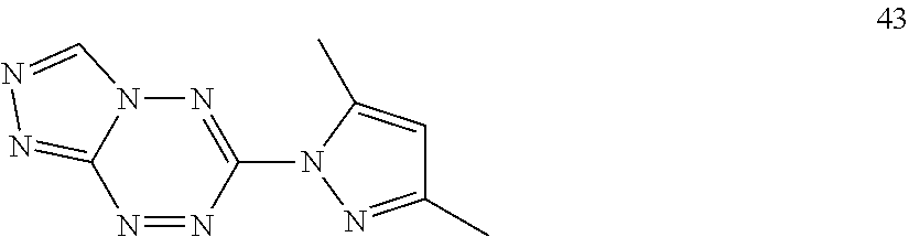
N12C(=NN=C1)N=NC(N1N=C(C)C=C1C)=N2
